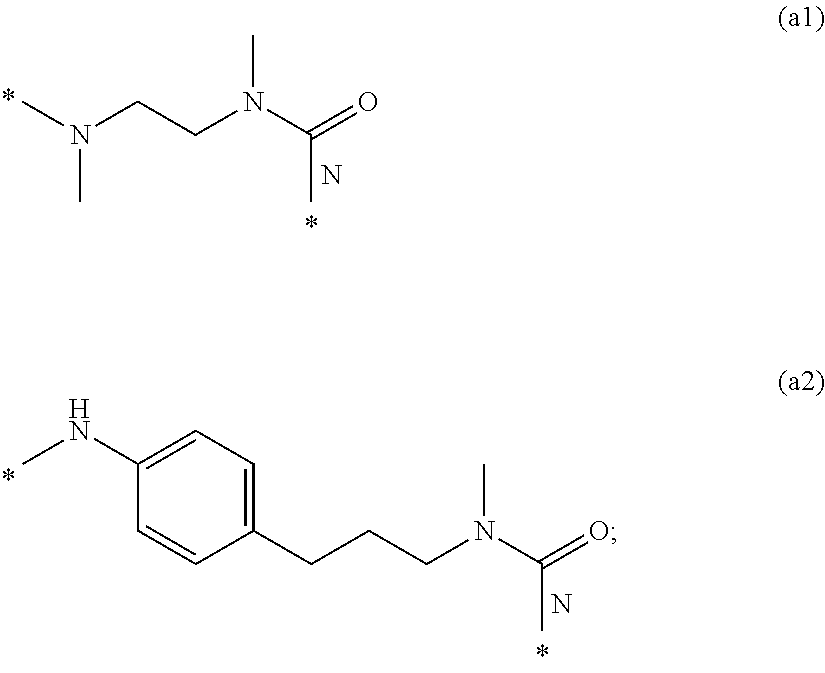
CN(CCN(C(=O)C)C)C.N.C1(CCCN(C(=O)C)C)=CC=C(NC)C=C1.N
